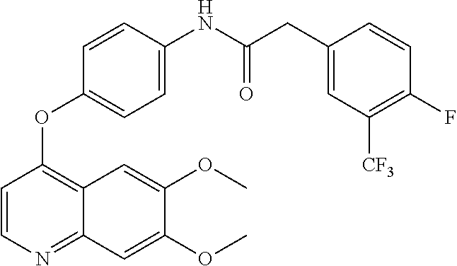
O(C)C1=CC2=NC=CC(OC3=CC=C(NC(CC4=CC([CF3])=C(F)C=C4)=O)C=C3)=C2C=C1OC
